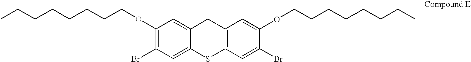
CCCCCCCCOC1=C(Br)C=C2C(=C1)CC1=C(S2)C=C(Br)C(OCCCCCCCC)=C1
